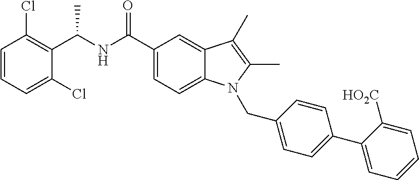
C1=CC=C(Cl)C(C(NC(C2=CC=C3C(=C2)C(C)=C(C)N3CC2=CC=C(C3=CC=CC=C3[HO2C])C=C2)=O)C)=C1Cl
